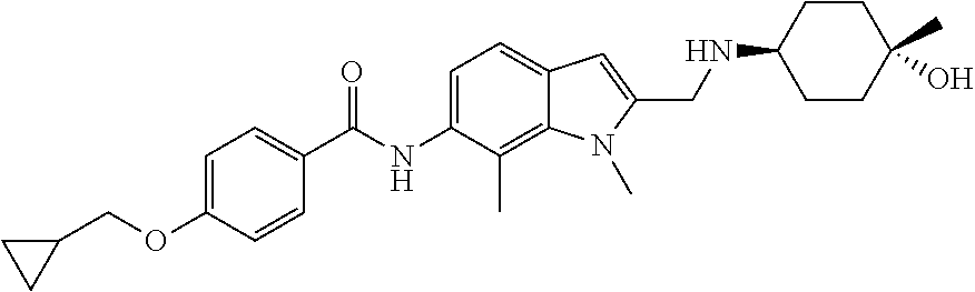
C1=C(OCC2CC2)C=CC(C(NC2=CC=C3C(=C2C)N(C)C(CNC2CCC(C)(O)CC2)=C3)=O)=C1
